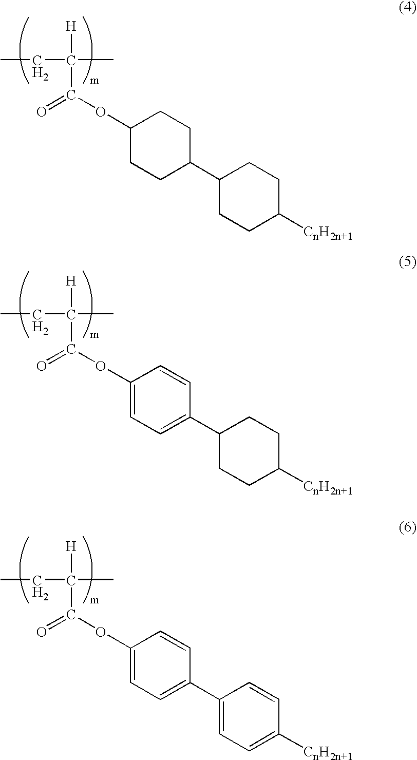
C1(OC(=O)C([H])(CC)C)CCC(C2CCC([CnH2n+1])CC2)CC1.C1(OC(=O)C([H])(CC)C)=CC=C(C2CCC([CnH2n+1])CC2)C=C1.C1(OC(=O)C([H])(CC)C)=CC=C(C2=CC=C([CnH2n+1])C=C2)C=C1
